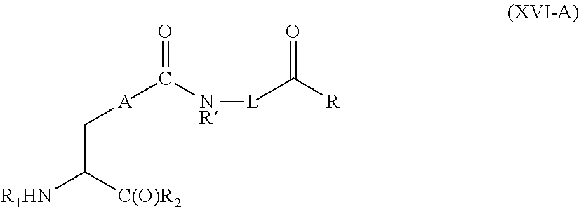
C(C([R1HN])[C(O)R2])[A]C([NR][L]C([R])=O)=O
